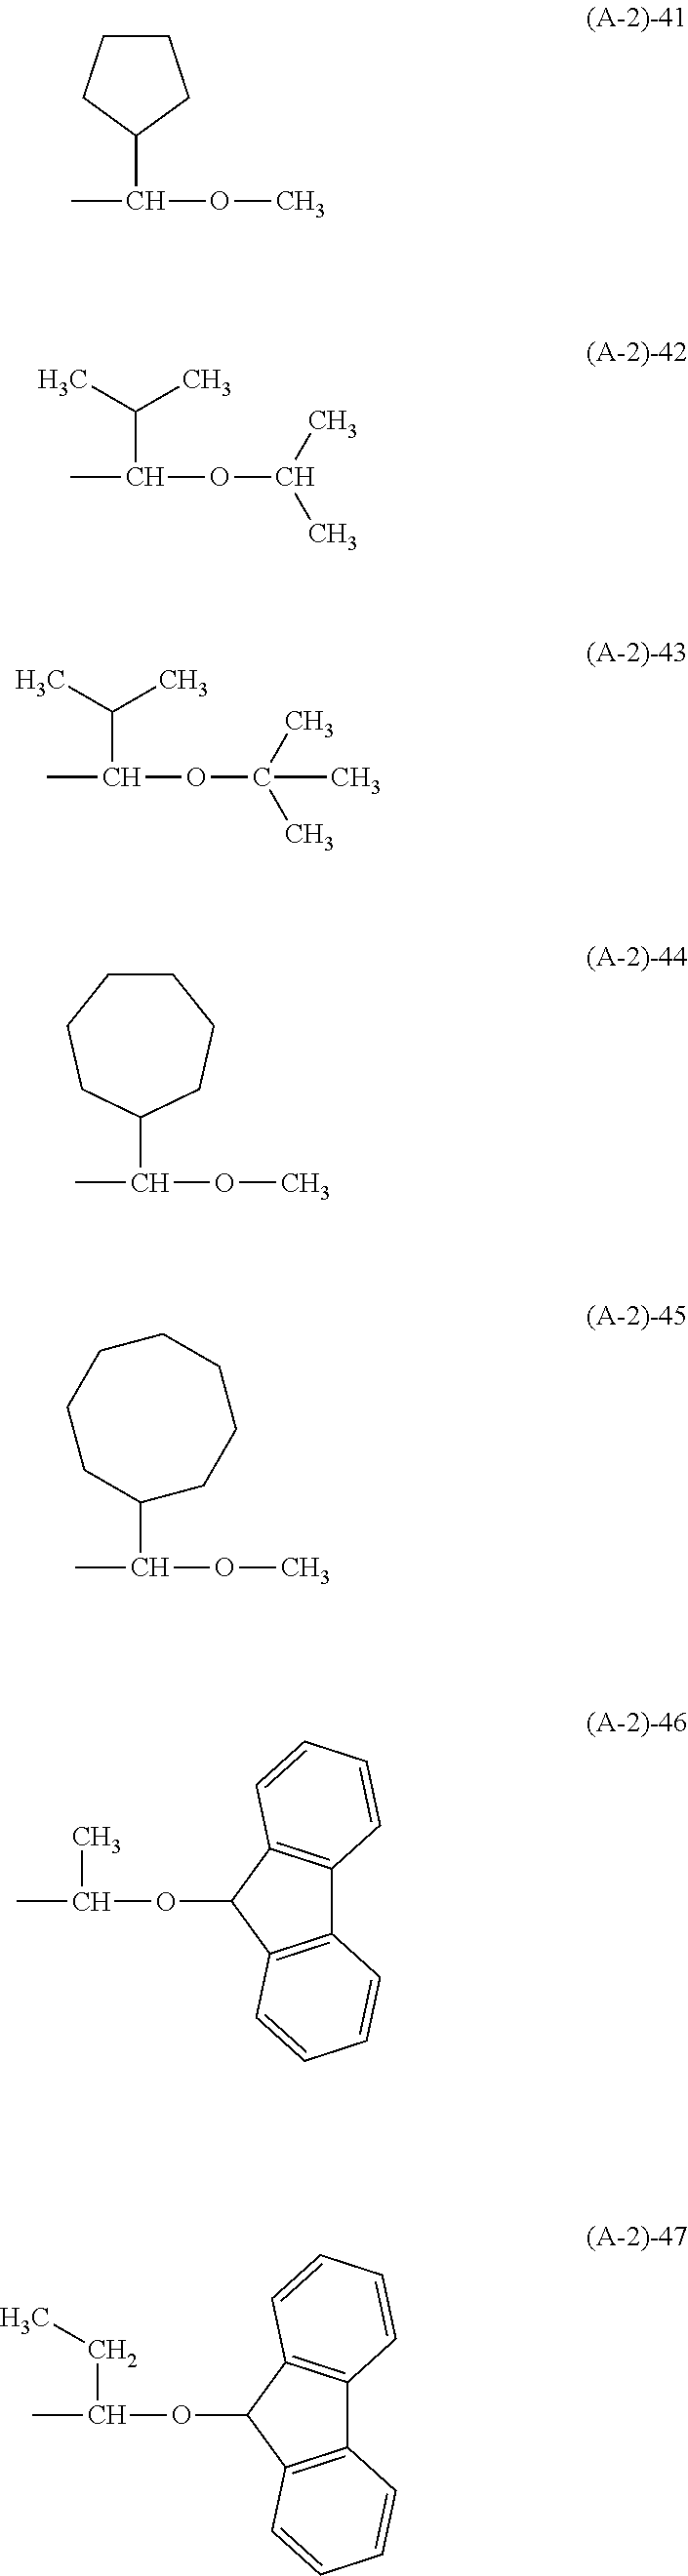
CC(OC)C1CCCC1.CC(OC(C)C)C(C)C.CC(OC(C)(C)C)C(C)C.CC(OC)C1CCCCCC1.CC(OC)C1CCCCCCC1.CC(OC1C2=C(C3=C1C=CC=C3)C=CC=C2)C.CC(OC1C2=C(C3=C1C=CC=C3)C=CC=C2)CC
